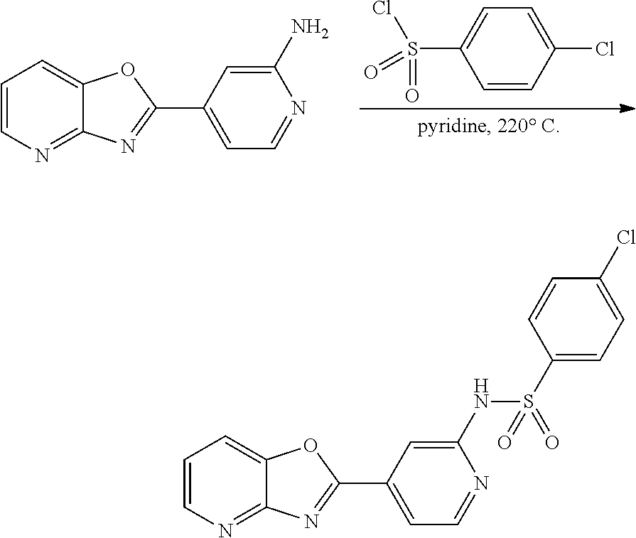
C1=CN=C2C(=C1)OC(C1=CC=NC(N)=C1)=N2.O=S(Cl)(C1=CC=C(Cl)C=C1)=O.N1=C2C(=CC=C1)OC(C1=CC=NC(NS(C3=CC=C(Cl)C=C3)(=O)=O)=C1)=N2
